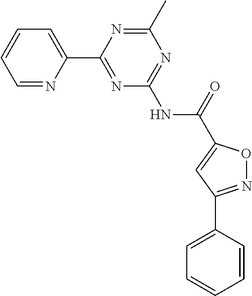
C1=NC(C2=NC(NC(=O)C3=CC(C4=CC=CC=C4)=NO3)=NC(C)=N2)=CC=C1
